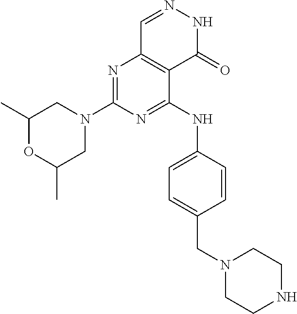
N1=C(N2CC(C)OC(C)C2)N=C(NC2=CC=C(CN3CCNCC3)C=C2)C2=C1C=NNC2=O
